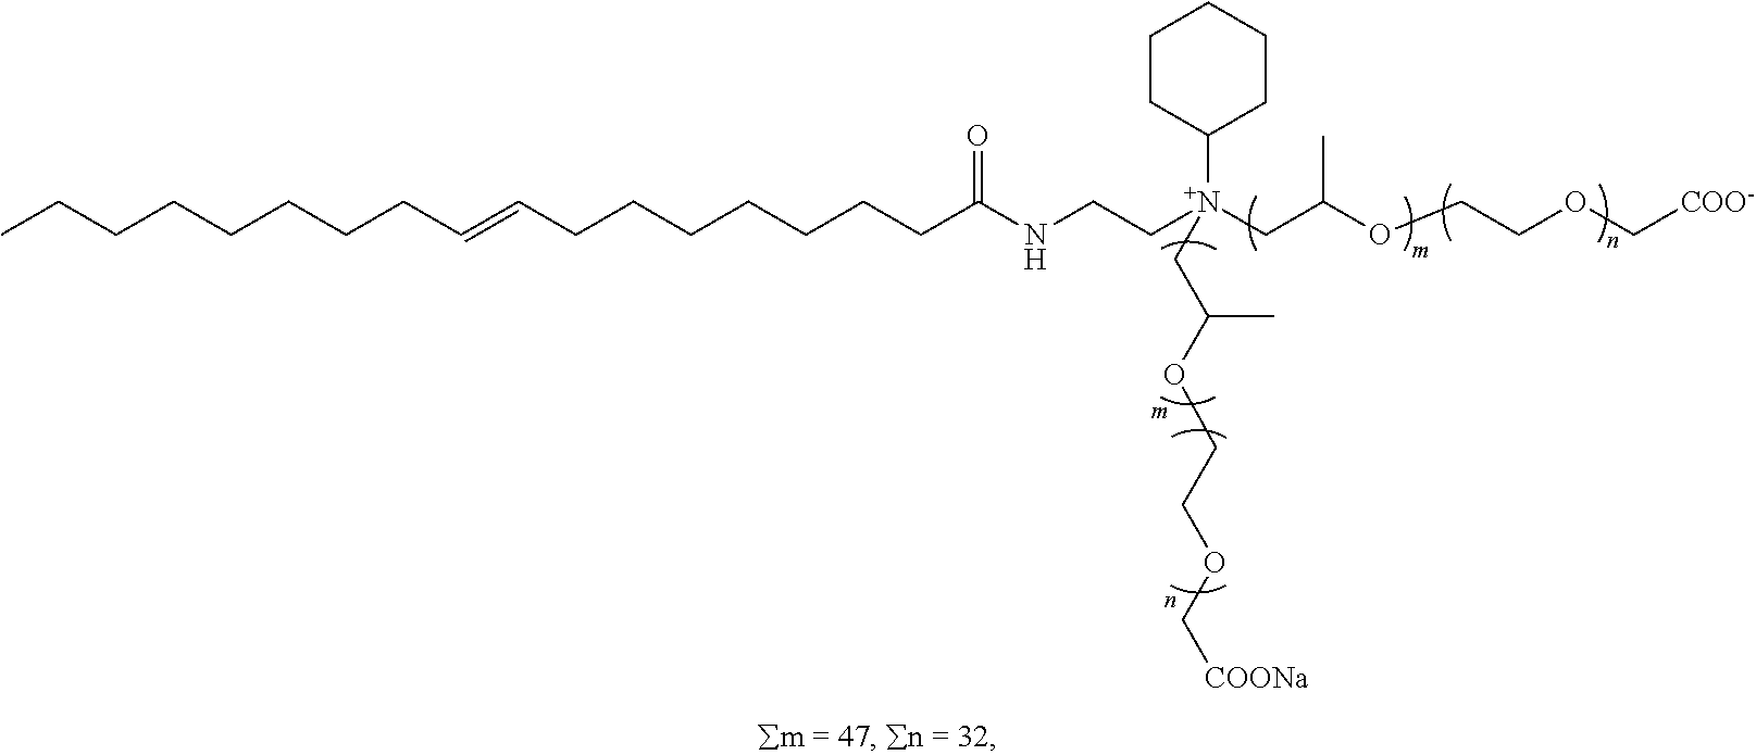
C(C[N+](CC(OCCOC[COO-])C)(CC(OCCOC[COONa])C)C1CCCCC1)NC(CCCCCCCC=CCCCCCCCC)=O
